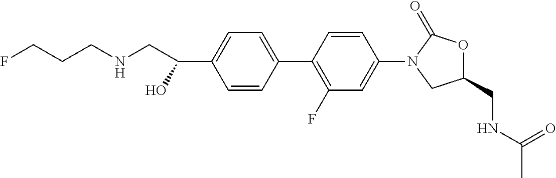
C(C(C1=CC=C(C2=C(F)C=C(N3CC(CNC(C)=O)OC3=O)C=C2)C=C1)O)NCCCF
